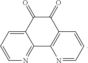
C1=NC2=C(C=C1)C(=O)C(=O)C1=CC=CN=C12
